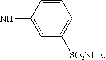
C1=CC(N)=CC([SO2NHEt])=C1
